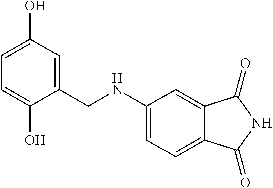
C1=C(O)C=C(CNC2=CC=C3C(=C2)C(=O)NC3=O)C(O)=C1
